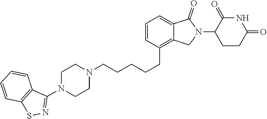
C(CCCCC1=C2C(=CC=C1)C(=O)N(C1CCC(=O)NC1=O)C2)N1CCN(C2=NSC3=C2C=CC=C3)CC1
